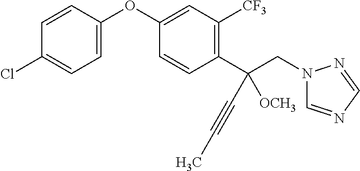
C1=CC(OC2=CC([CF3])=C(C(CN3C=NC=N3)(C#CC)[OCH3])C=C2)=CC=C1Cl
